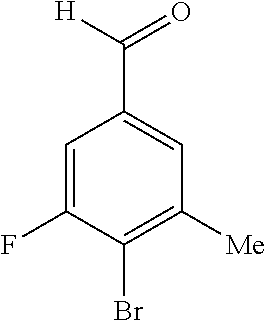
C1=C(F)C(Br)=C([Me])C=C1C(=O)[H]
